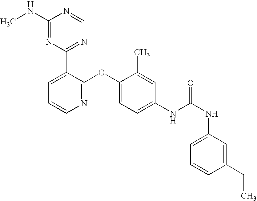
C1(NC)=NC(C2=CC=CN=C2OC2=CC=C(NC(NC3=CC=CC(CC)=C3)=O)C=C2C)=NC=N1
